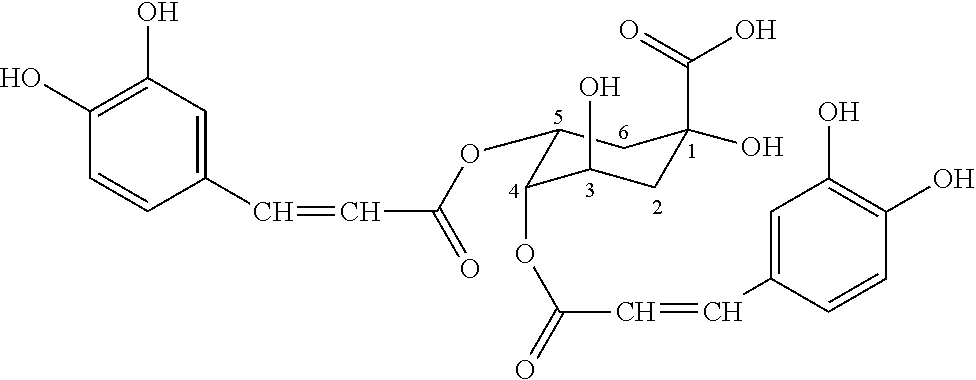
C1(C=CC(=O)OC2C(OC(=O)C=CC3=CC(O)=C(O)C=C3)C(O)CC(C(O)=O)(O)C2)=CC(O)=C(O)C=C1
